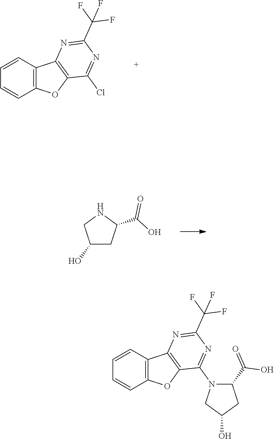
C1=CC2=C(C=C1)OC1=C2N=C(C(F)(F)F)N=C1Cl.C1(O)CC(C(O)=O)NC1.C1=CC2=C(C=C1)OC1=C2N=C(C(F)(F)F)N=C1N1CC(O)CC1C(=O)O
